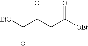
C(CC([OEt])=O)(=O)C([EtO])=O
